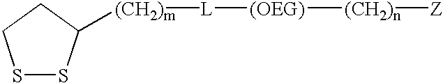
S1SC([(CH2)m][L][(OEG)][(CH2)n][Z])CC1
